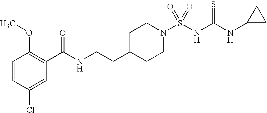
C1=CC(Cl)=CC(C(NCCC2CCN(S(NC(NC3CC3)=S)(=O)=O)CC2)=O)=C1OC
